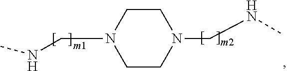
C1CN(CNC)CCN1CNC
